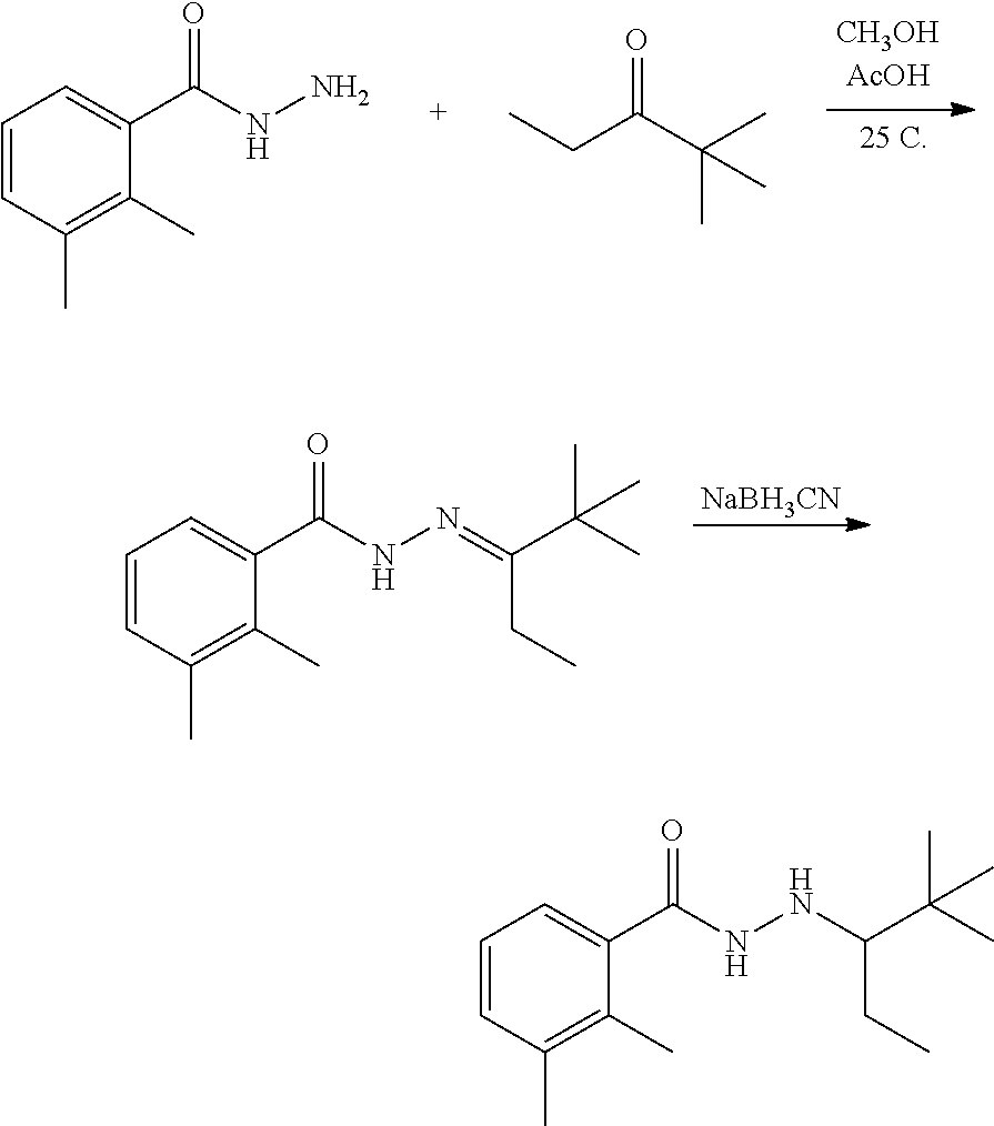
C1=CC(C)=C(C)C(C(NN)=O)=C1.CCC(C(C)(C)C)=O.[NaBH3CN].C1=CC(C)=C(C)C(C(=O)NN=C(C(C)(C)C)CC)=C1.C1=CC(C)=C(C)C(C(=O)NNC(C(C)(C)C)CC)=C1
